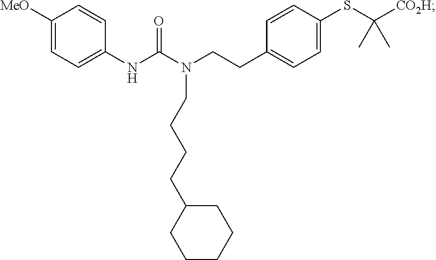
C1([MeO])=CC=C(NC(N(CCC2=CC=C(SC([CO2H])(C)C)C=C2)CCCCC2CCCCC2)=O)C=C1
